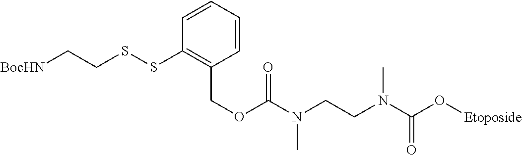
[BocHN]CCSSC1=C(COC(=O)N(CCN(C(O[Etoposide])=O)C)C)C=CC=C1
